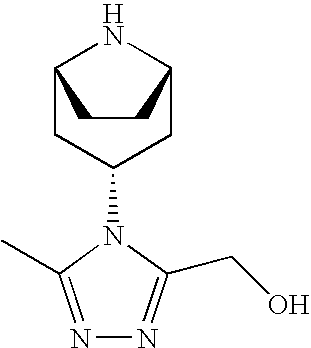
N1=C(C)N(C2CC3NC(C2)CC3)C(CO)=N1
